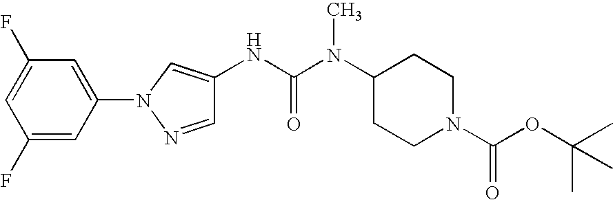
C1(F)=CC(N2C=C(NC(=O)N(C)C3CCN(C(OC(C)(C)C)=O)CC3)C=N2)=CC(F)=C1
